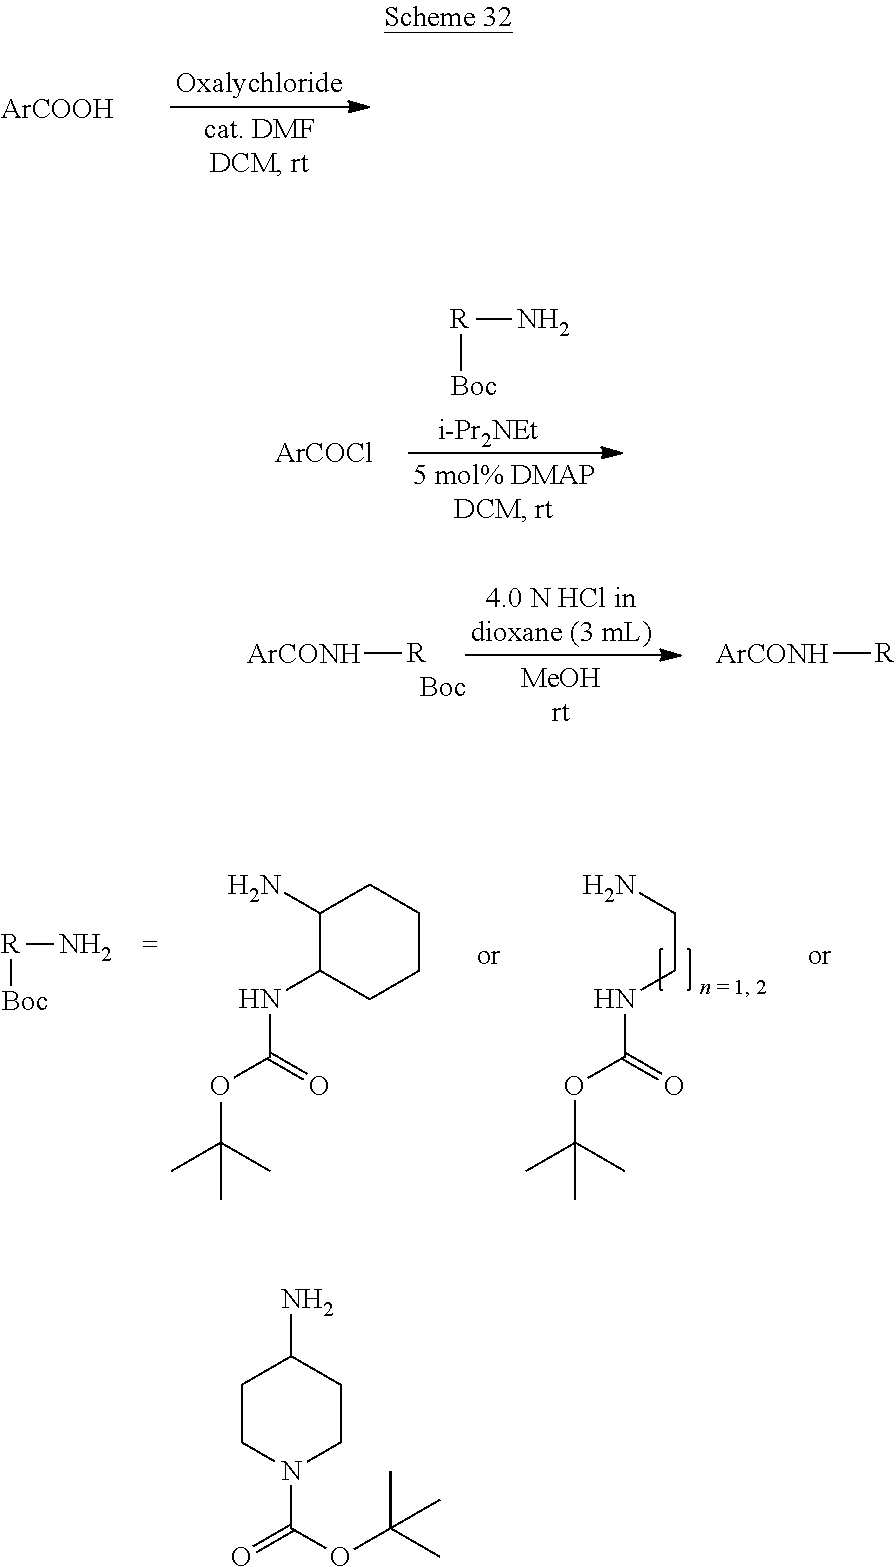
[ArCOOH].[R](N)[Boc].[i-Pr2NEt].[ArCOCl].[ArCONH][R].[ArCONH][R].[R]([Boc])N.C1(N)C(NC(OC(C)(C)C)=O)CCCC1.N(CCN)C(OC(C)(C)C)=O.C1CN(C(OC(C)(C)C)=O)CCC1N
